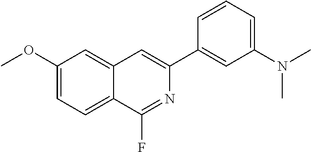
C1(OC)=CC=C2C(=C1)C=C(C1=CC(N(C)C)=CC=C1)N=C2F
